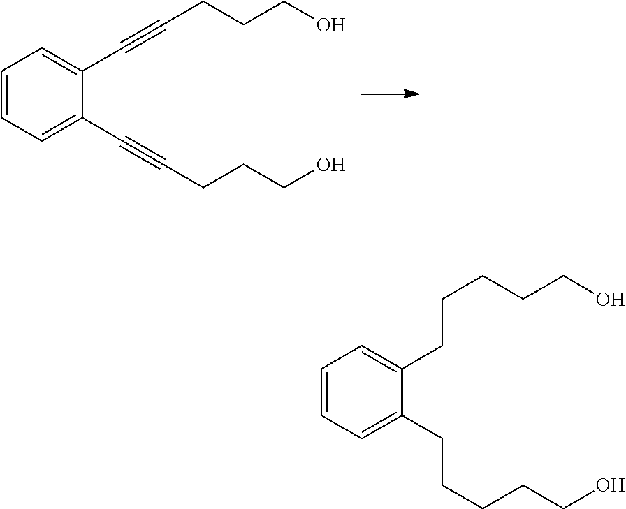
C1=CC=C(C#CCCCO)C(C#CCCCO)=C1.C1=CC=C(CCCCCO)C(CCCCCO)=C1
